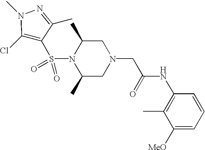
C1(Cl)=C(S(N2C(C)CN(CC(NC3=C(C)C([MeO])=CC=C3)=O)CC2C)(=O)=O)C(C)=NN1C
